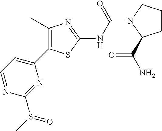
C1=NC(S(C)=O)=NC(C2=C(C)N=C(NC(=O)N3CCCC3C(=O)N)S2)=C1
